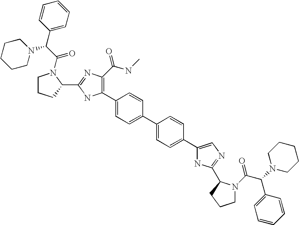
C1(C2=C(C(=O)NC)N=C(C3N(C(C(C4=CC=CC=C4)N4CCCCC4)=O)CCC3)N2)=CC=C(C2=CC=C(C3=CN=C(C4N(C(C(N5CCCCC5)C5=CC=CC=C5)=O)CCC4)N3)C=C2)C=C1
